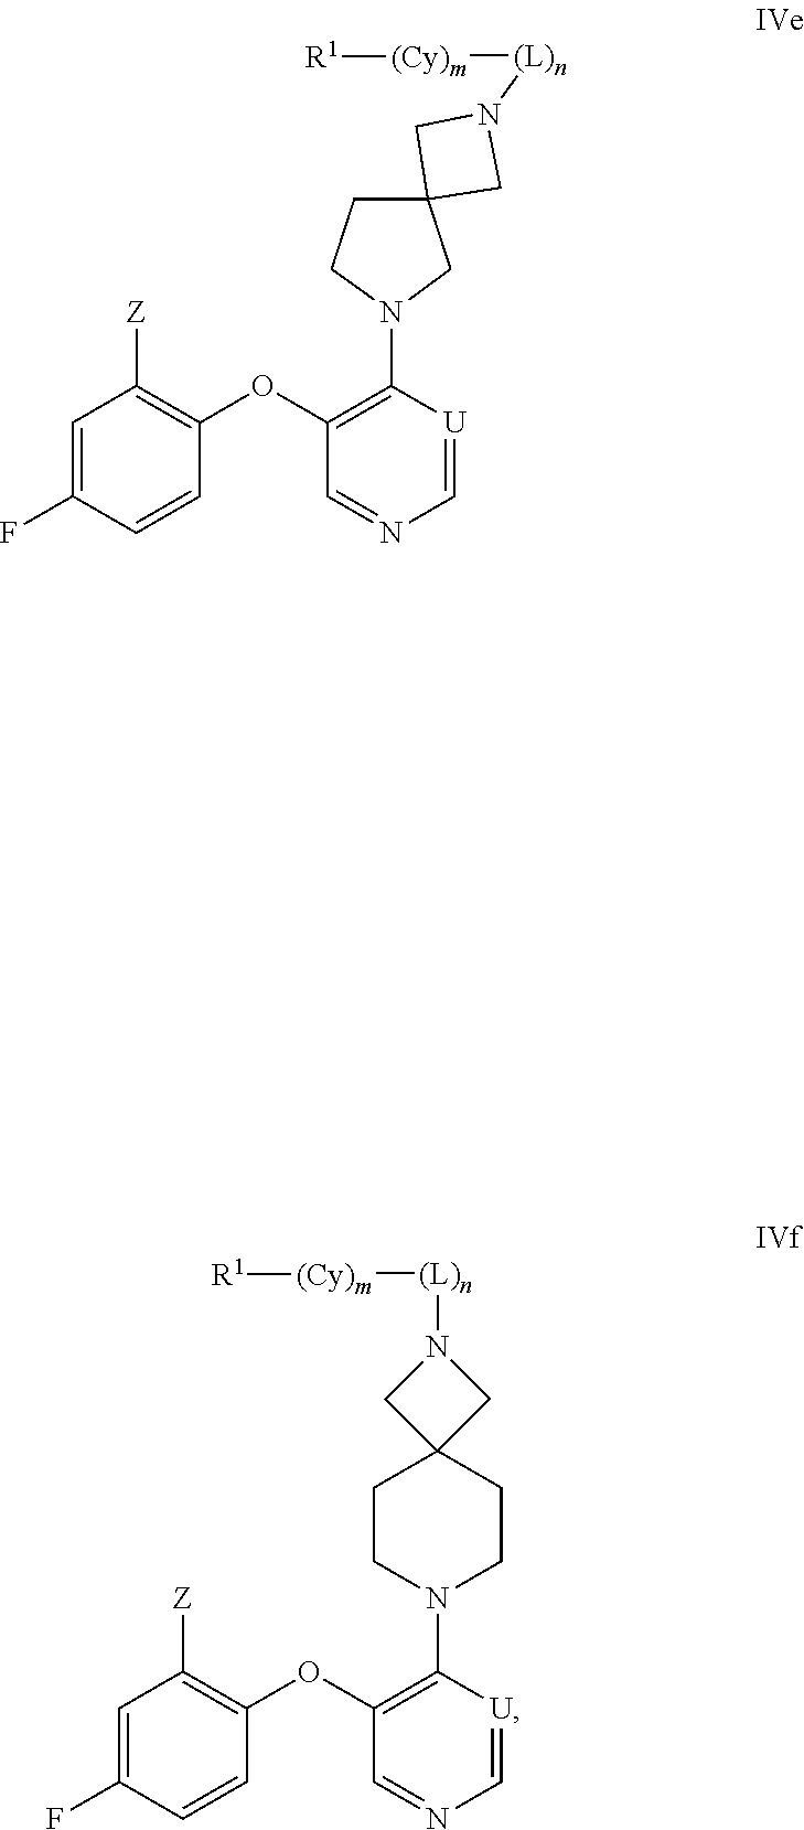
C1=C(F)C=CC(OC2=C(N3CCC4(CC3)CN([(L)n][(Cy)m][R1])C4)[U]=CN=C2)=C1[Z].C1=C(F)C=CC(OC2=C(N3CC4(CC3)CN([(L)n][(Cy)m][R1])C4)[U]=CN=C2)=C1[Z]
